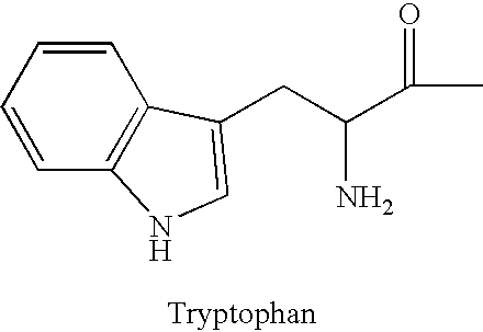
C(C(C(C)=O)N)C1=CNC2=C1C=CC=C2
